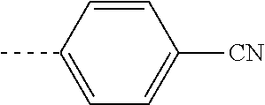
C1=CC(C)=CC=C1[CN]
